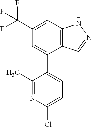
C12=C(C=C(C(F)(F)F)C=C1C1=CC=C(Cl)N=C1C)NN=C2
